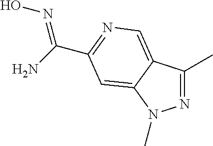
N1=C(C)C2=CN=C(C(=NO)N)C=C2N1C
